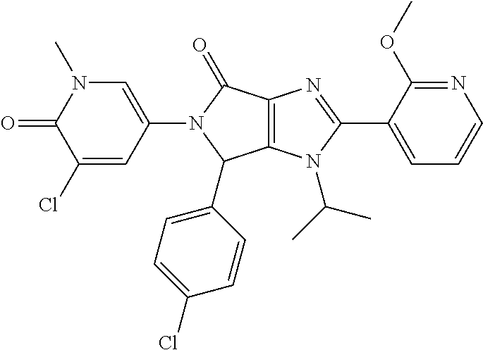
C12=C(N(C(C)C)C(C3=CC=CN=C3OC)=N1)C(C1=CC=C(Cl)C=C1)N(C1=CN(C)C(=O)C(Cl)=C1)C2=O
